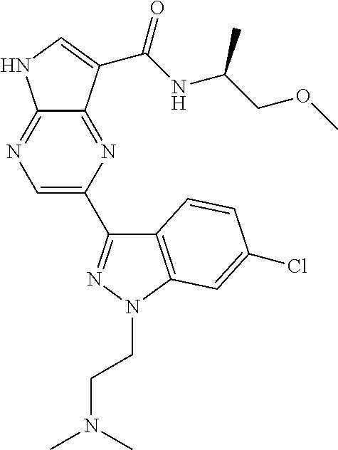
C12=NC=C(C3=NN(CCN(C)C)C4=C3C=CC(Cl)=C4)N=C1C(C(NC(COC)C)=O)=CN2
